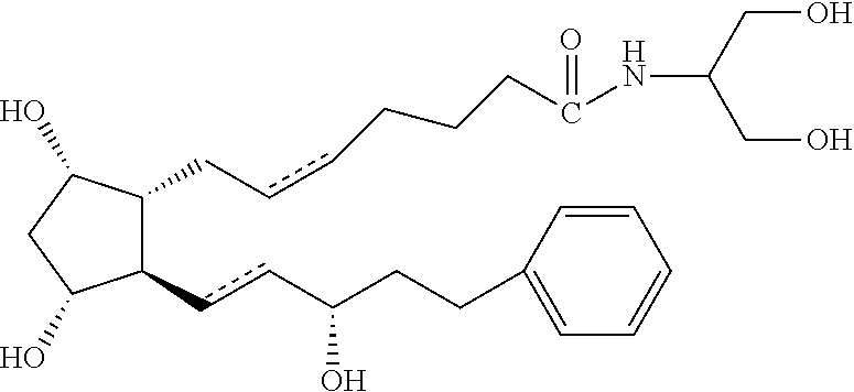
C1(CccCCCC(NC(CO)CO)=O)C(O)CC(O)C1ccC(CCC1=CC=CC=C1)O
